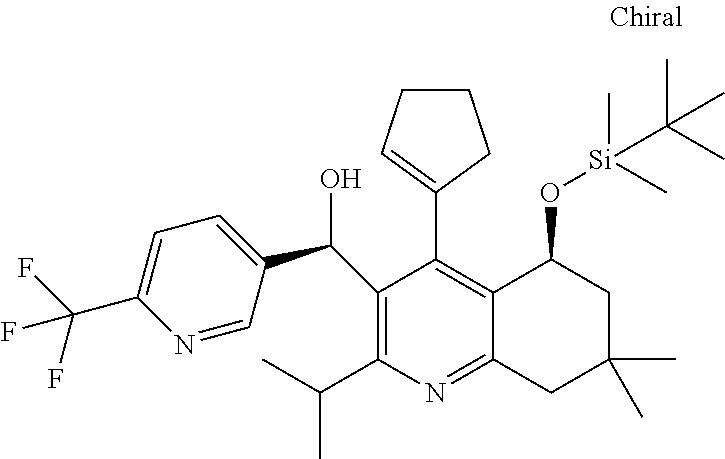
C1(C(C2=CC=C(C(F)(F)F)N=C2)O)=C(C(C)C)N=C2C(=C1C1=CCCC1)C(O[Si](C)(C)C(C)(C)C)CC(C)(C)C2
